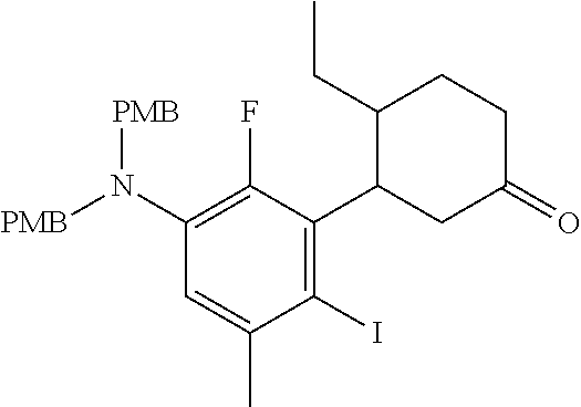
N(C1=C(F)C(C2C(CC)CCC(=O)C2)=C(I)C(C)=C1)([PMB])[PMB]
